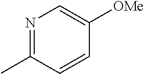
N1=C(C)C=CC([OMe])=C1
